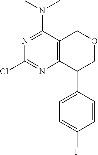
N1=C(N(C)C)C2=C(N=C1Cl)C(C1=CC=C(F)C=C1)COC2
